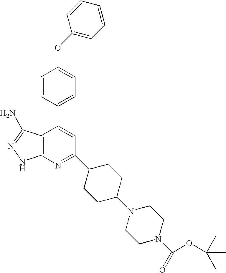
O(C1=CC=C(C2=CC(C3CCC(N4CCN(C(OC(C)(C)C)=O)CC4)CC3)=NC3=C2C(N)=NN3)C=C1)C1=CC=CC=C1
